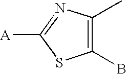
C1(C)=C(B)SC([A])=N1
